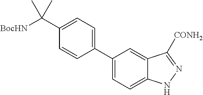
[BocHN]C(C1=CC=C(C2=CC=C3C(=C2)C([CONH2])=NN3)C=C1)(C)C
